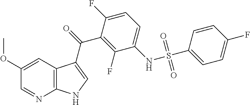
C12=C(C=C(OC)C=N1)C(C(=O)C1=C(F)C(NS(C3=CC=C(F)C=C3)(=O)=O)=CC=C1F)=CN2
